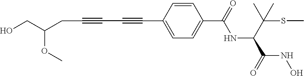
C(C#CC#CC1=CC=C(C(=O)NC(C(SC)(C)C)C(=O)NO)C=C1)C(CO)OC
